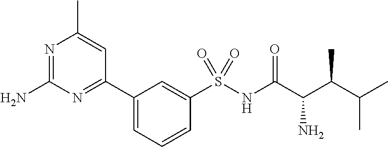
C1(C2=NC(N)=NC(C)=C2)=CC=CC(S(NC(C(C(C(C)C)C)N)=O)(=O)=O)=C1
